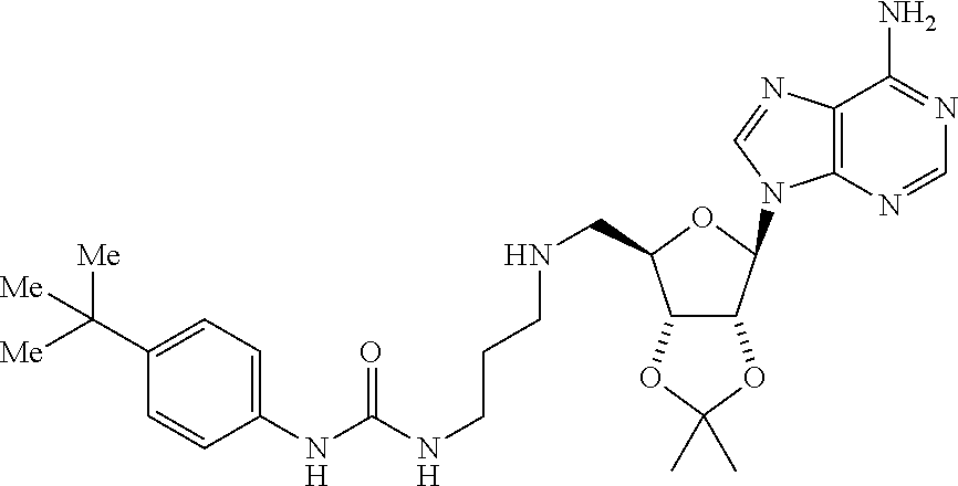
N(CCCNCC1C2C(C(N3C4=C(C(N)=NC=N4)N=C3)O1)OC(C)(C)O2)C(NC1=CC=C(C([Me])([Me])[Me])C=C1)=O
